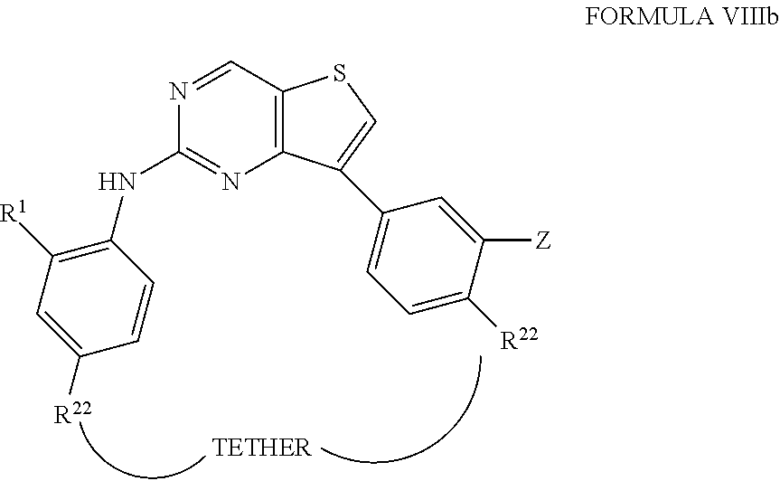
C12=C(C=NC(NC3=C([R1])C=C([R22])C=C3)=N1)SC=C2C1=CC=C([R22])C([Z])=C1
